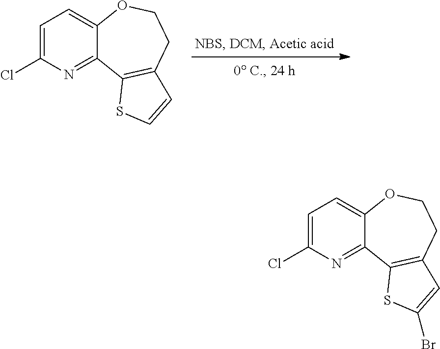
C1=C(Cl)N=C2C(=C1)OCCC1=C2SC=C1.C1=C(Cl)N=C2C(=C1)OCCC1=C2SC(Br)=C1
